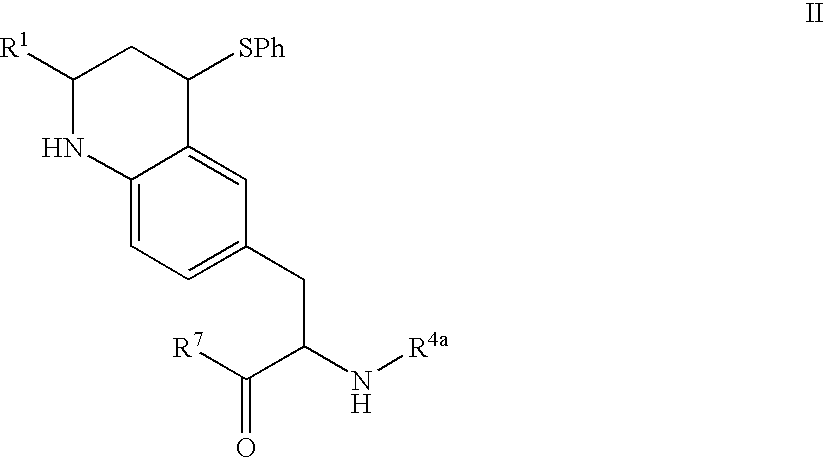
C12=CC=C(CC(N[R4a])C([R7])=O)C=C1C([SPh])CC([R1])N2
